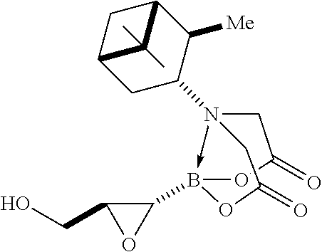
N12(C3CC4CC(C3[Me])C4(C)C)->B(C3C(CO)O3)(OC(=O)C1)OC(=O)C2
